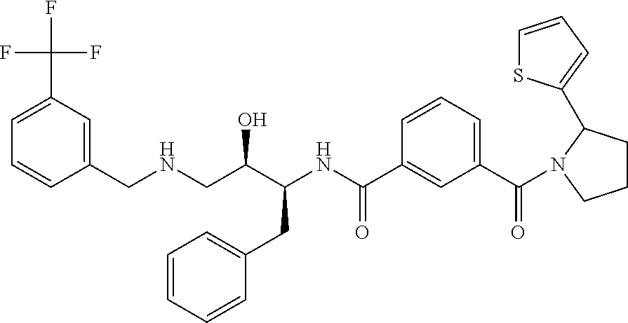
FC(C1=CC=CC(CNCC(C(NC(C2=CC(C(=O)N3CCCC3C3=CC=CS3)=CC=C2)=O)CC2=CC=CC=C2)O)=C1)(F)F
